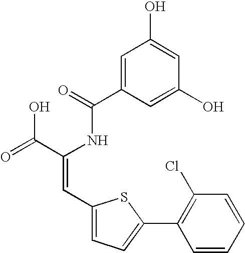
C1=C(C(=O)NC(C(=O)O)=CC2=CC=C(C3=C(Cl)C=CC=C3)S2)C=C(O)C=C1O
